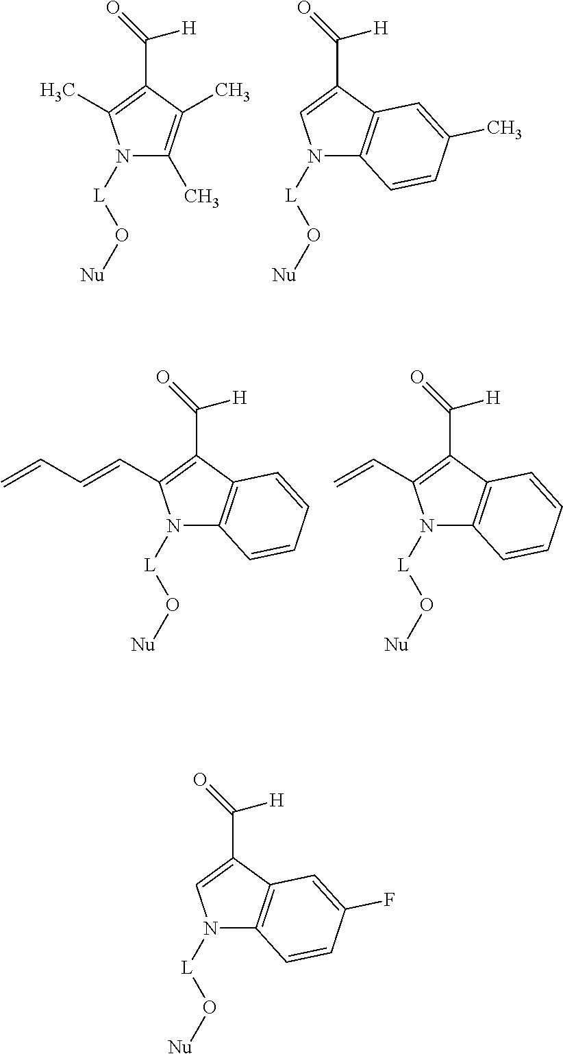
C1(C)=C(C)C(C(=O)[H])=C(C)N1[L]O[Nu].C12=C(C(C(=O)[H])=CN1[L]O[Nu])C=C(C)C=C2.C12=C(C(C(=O)[H])=C(C=CC=C)N1[L]O[Nu])C=CC=C2.C12=C(C(C(=O)[H])=C(C=C)N1[L]O[Nu])C=CC=C2.C12=C(C(C(=O)[H])=CN1[L]O[Nu])C=C(F)C=C2
